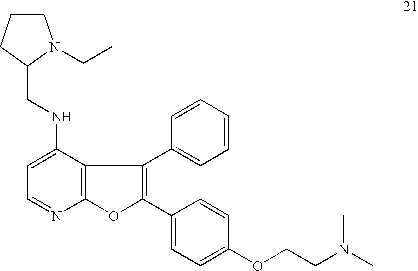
C1=C(NCC2CCCN2CC)C2=C(N=C1)OC(C1=CC=C(OCCN(C)C)C=C1)=C2C1=CC=CC=C1
